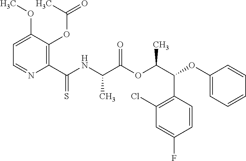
C1=C(OC)C(OC(C)=O)=C(C(NC(C(OC(C(OC2=CC=CC=C2)C2=C(Cl)C=C(F)C=C2)C)=O)C)=S)N=C1
